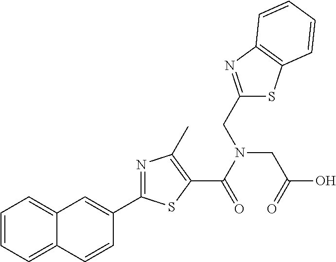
C1=CC=C2C(=C1)C=C(C1=NC(C)=C(C(N(CC(=O)O)CC3=NC4=C(S3)C=CC=C4)=O)S1)C=C2
